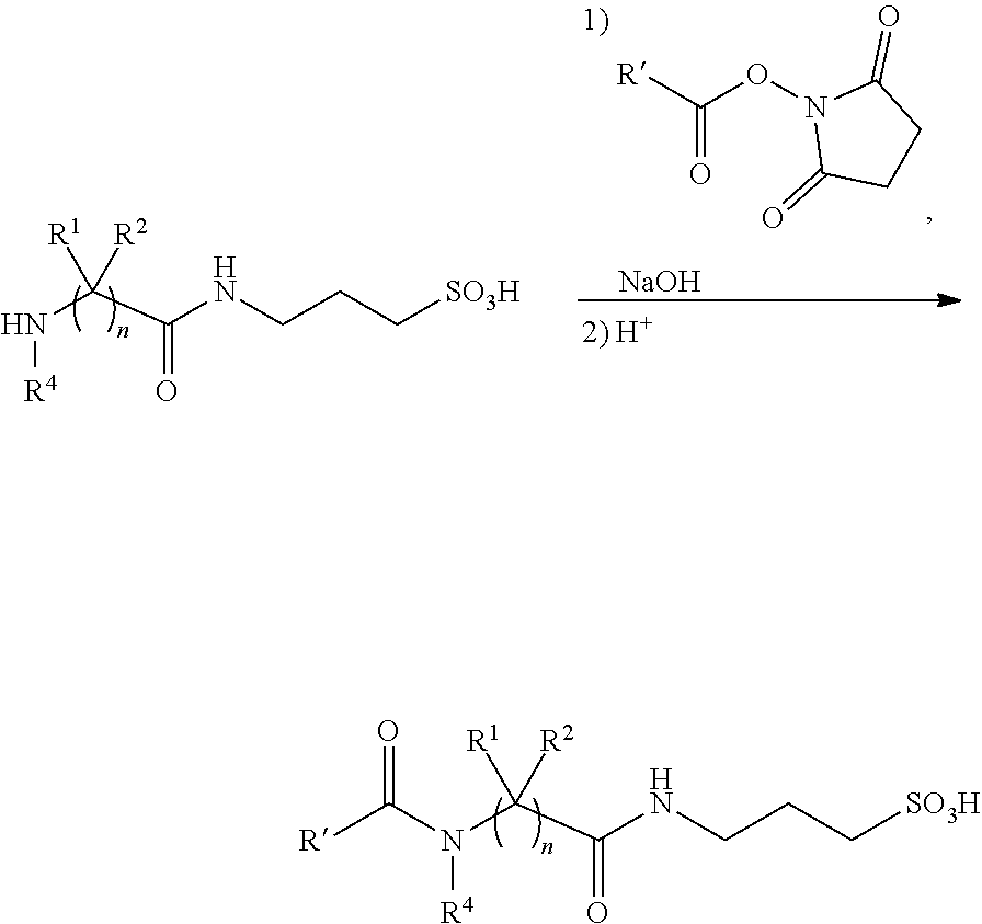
N(C(C(N(C([R])=O)[R4])([R1])[R2])=O)CCC[SO3H].N(C(C(N[R4])([R1])[R2])=O)CCC[SO3H].[NaOH].[R]C(ON1C(=O)CCC1=O)=O
